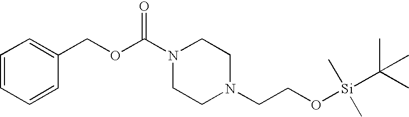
C1=CC=CC(COC(N2CCN(CCO[Si](C(C)(C)C)(C)C)CC2)=O)=C1
